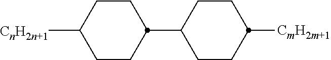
C1(C2CCC([CnH2n+1])CC2)CCC([CmH2m+1])CC1
